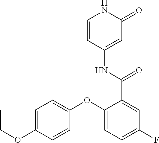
C1=CC(NC(C2=CC(F)=CC=C2OC2=CC=C(OCC)C=C2)=O)=CC(=O)N1
